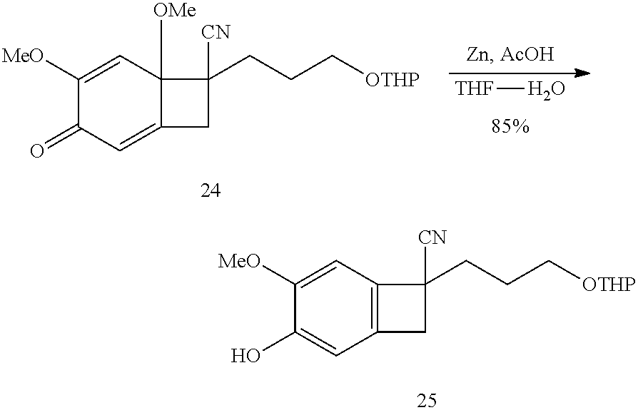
C1([MeO])=CC2([OMe])C(=CC1=O)CC2([CN])CCC[OTHP].[THF]O.[85%].C1([MeO])=CC2=C(C=C1O)CC2([CN])CCC[OTHP]
